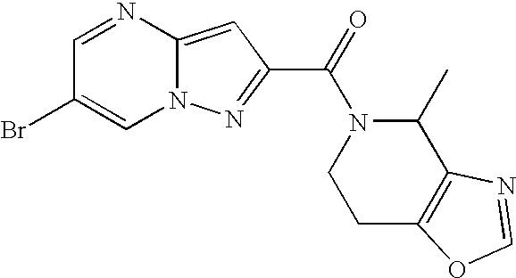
C1=NC2=CC(C(=O)N3C(C)C4=C(CC3)OC=N4)=NN2C=C1Br
